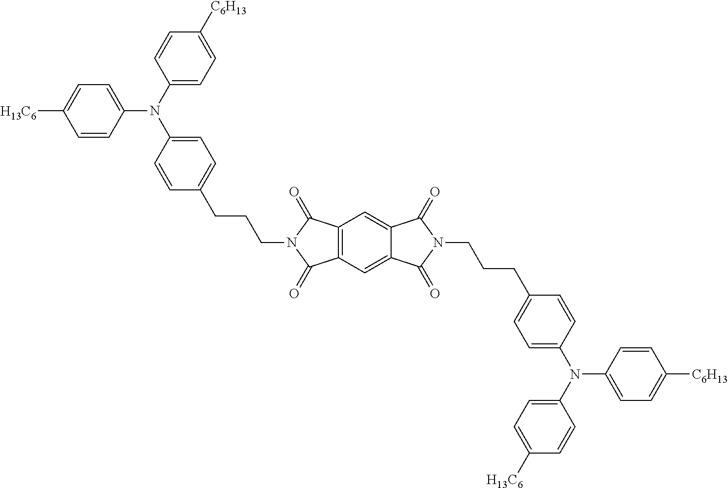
C12=C(C=C3C(=C1)C(=O)N(CCCC1=CC=C(N(C4=CC=C([H13C6])C=C4)C4=CC=C([C6H13])C=C4)C=C1)C3=O)C(=O)N(CCCC1=CC=C(N(C3=CC=C([C6H13])C=C3)C3=CC=C([H13C6])C=C3)C=C1)C2=O
